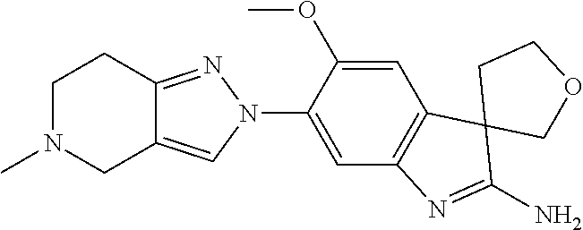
C12=C(C=C(N3C=C4C(=N3)CCN(C)C4)C(OC)=C1)N=C(N)C21COCC1
